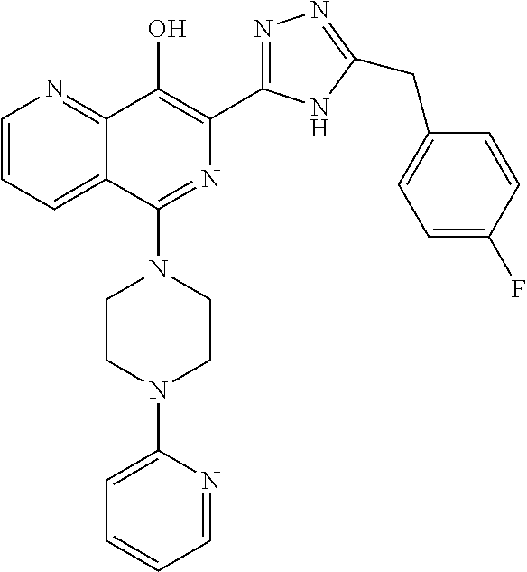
C1=CC=C2C(=N1)C(O)=C(C1=NN=C(CC3=CC=C(F)C=C3)N1)N=C2N1CCN(C2=CC=CC=N2)CC1
